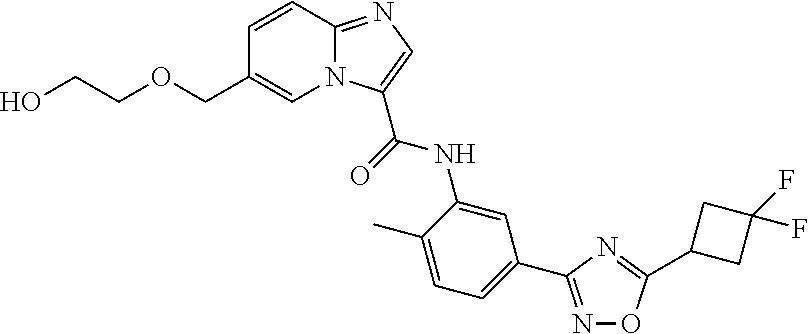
C1=CC2=NC=C(C(=O)NC3=CC(C4=NOC(C5CC(F)(F)C5)=N4)=CC=C3C)N2C=C1COCCO
